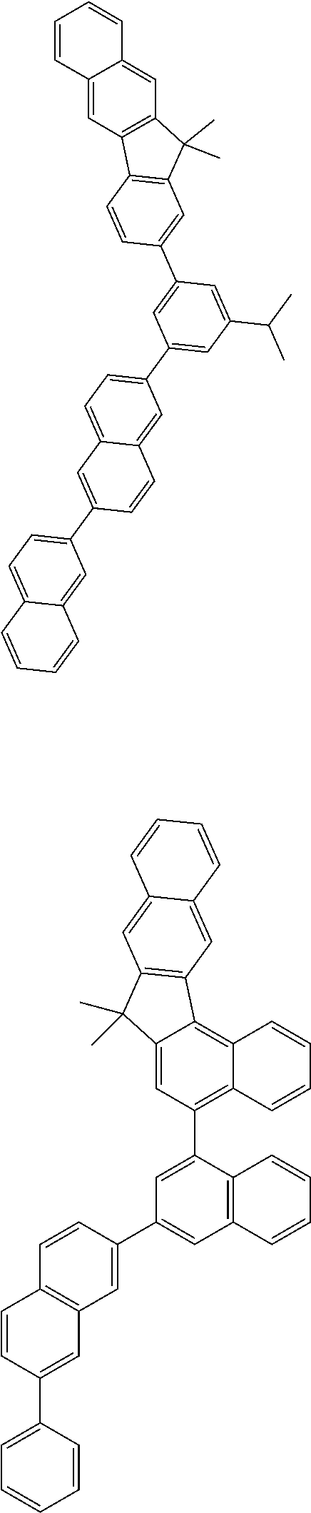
C12=CC(C3=CC(C4=CC5=C(C=C4)C=CC(C4=CC=CC=C4)=C5)=CC4=C3C=CC=C4)=C3C(=C1C1=C(C2(C)C)C=C2C(=C1)C=CC=C2)C=CC=C3.C12=C(C=CC(C3=CC(C4=CC=C5C(=C4)C=CC(C4=CC=C6C(=C4)C=CC=C6)=C5)=CC(C(C)C)=C3)=C1)C1=C(C2(C)C)C=C2C(=C1)C=CC=C2
